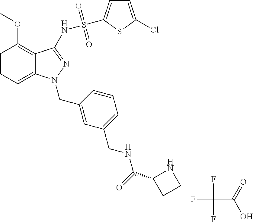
C1=CC=C2C(=C1OC)C(NS(=O)(=O)C1=CC=C(Cl)S1)=NN2CC1=CC(CNC(C2CCN2)=O)=CC=C1.C(C(=O)O)(F)(F)F
